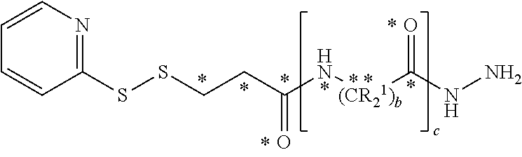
N([(CR21)b]C(=O)NN)C(CCSSC1=NC=CC=C1)=O
